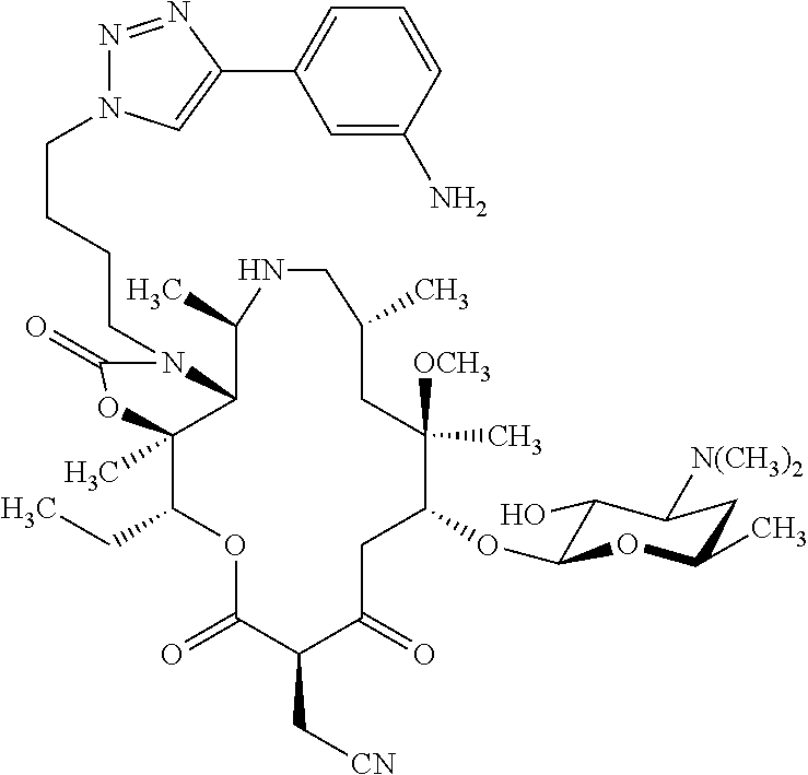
C12C(C)(C(CC)OC(=O)C(C[CN])C(=O)CC(OC3C(O)C([N(CH3)2])CC(C)O3)C([OCH3])(C)CC(C)CNC1C)OC(=O)N2CCCCN1N=NC(C2=CC=CC(N)=C2)=C1
